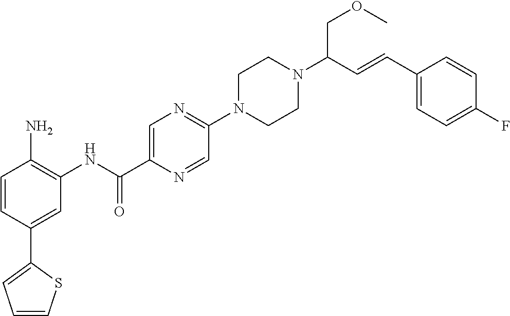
C1=CC(C2=CC=CS2)=CC(NC(C2=CN=C(N3CCN(C(C=CC4=CC=C(F)C=C4)COC)CC3)C=N2)=O)=C1N
